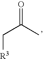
C(C(C)=O)[R3]
